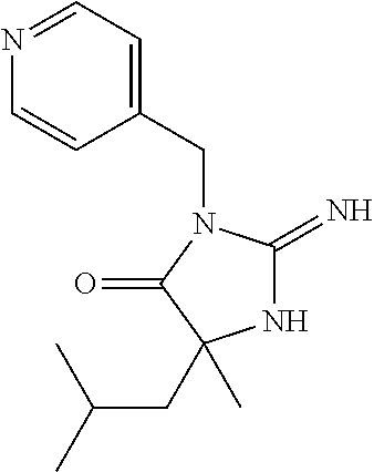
N1C(=N)N(CC2=CC=NC=C2)C(=O)C1(CC(C)C)C
